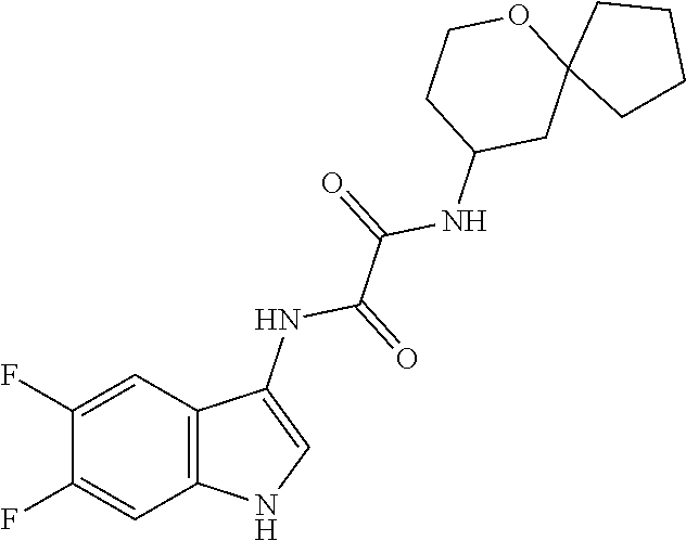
C12=C(C=C(F)C(F)=C1)NC=C2NC(C(=O)NC1CC2(OCC1)CCCC2)=O
